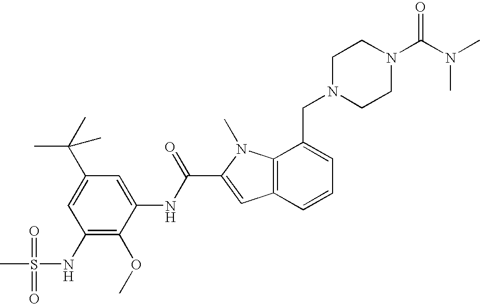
CS(=O)(=O)NC1=C(OC)C(NC(=O)C2=CC3=C(N2C)C(CN2CCN(C(N(C)C)=O)CC2)=CC=C3)=CC(C(C)(C)C)=C1
